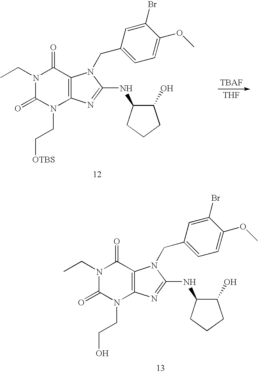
N1(CC)C(=O)N(CC[OTBS])C2=C(C1=O)N(CC1=CC=C(OC)C(Br)=C1)C(NC1C(O)CCC1)=N2.[THF].N1(CC)C(=O)N(CCO)C2=C(C1=O)N(CC1=CC=C(OC)C(Br)=C1)C(NC1C(O)CCC1)=N2
